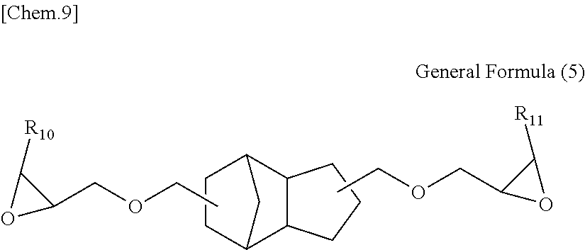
C1C2C3C(C(C1)C2)CCC3.CCOCC1C([R10])O1.CCOCC1OC1[R11]
